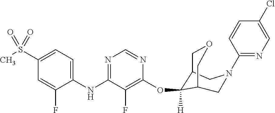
C1(NC2=NC=NC(OC3([H])C4COCC3CN(C3=NC=C(Cl)C=C3)C4)=C2F)=CC=C(S(C)(=O)=O)C=C1F
